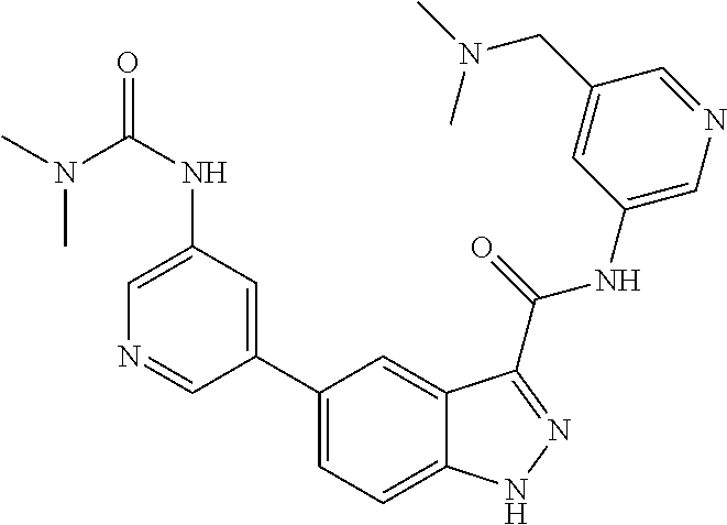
C1(NC(=O)N(C)C)=CN=CC(C2=CC=C3C(=C2)C(C(NC2=CN=CC(CN(C)C)=C2)=O)=NN3)=C1
